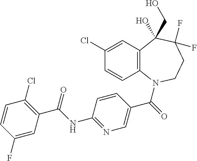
C12=C(N(C(=O)C3=CN=C(NC(C4=C(Cl)C=CC(F)=C4)=O)C=C3)CCC(F)(F)C1(CO)O)C=CC(Cl)=C2
